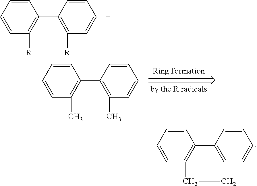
C12=C(C=CC=C1)CCC1=C2C=CC=C1.C1(C2=C([R])C=CC=C2)=C([R])C=CC=C1.C1(C2=C(C)C=CC=C2)=C(C)C=CC=C1
